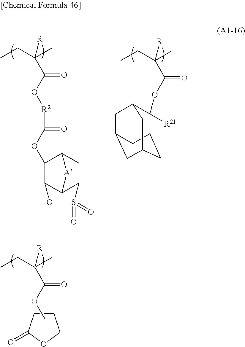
CCC(C)([R])C(O[R2]C(=O)OC1C2C3C(CC1[A]3)S(=O)(=O)O2)=O.CCC(C)([R])C(OC1([R21])C2CC3CC(CC1C3)C2)=O.C1CC(=O)OC1.CCC(C)([R])C(OC)=O
